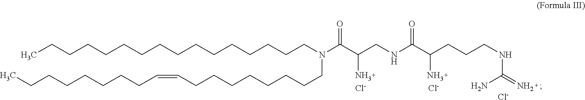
NC(C(NCC(N)C(N(CCCCCCCCC=CCCCCCCCC)CCCCCCCCCCCCCCCC)=O)=O)CCCNC(N)=N.[Cl-].[Cl-].[Cl-]
